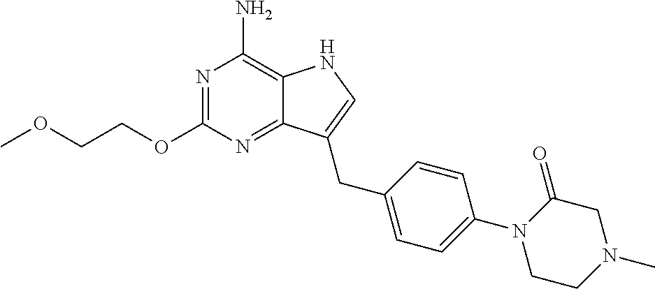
N1=C(OCCOC)N=C2C(=C1N)NC=C2CC1=CC=C(N2CCN(C)CC2=O)C=C1
